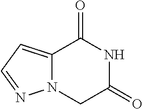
C12=CC=NN1CC(=O)NC2=O
